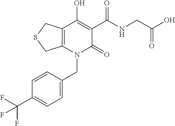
C1=C(CN2C(=O)C(C(NCC(O)=O)=O)=C(O)C3=C2CSC3)C=CC(C(F)(F)F)=C1
